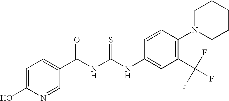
C(NC(NC1=CC(C(F)(F)F)=C(N2CCCCC2)C=C1)=S)(=O)C1=CC=C(O)N=C1
